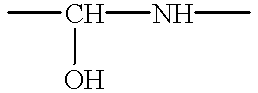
CC(NC)O
